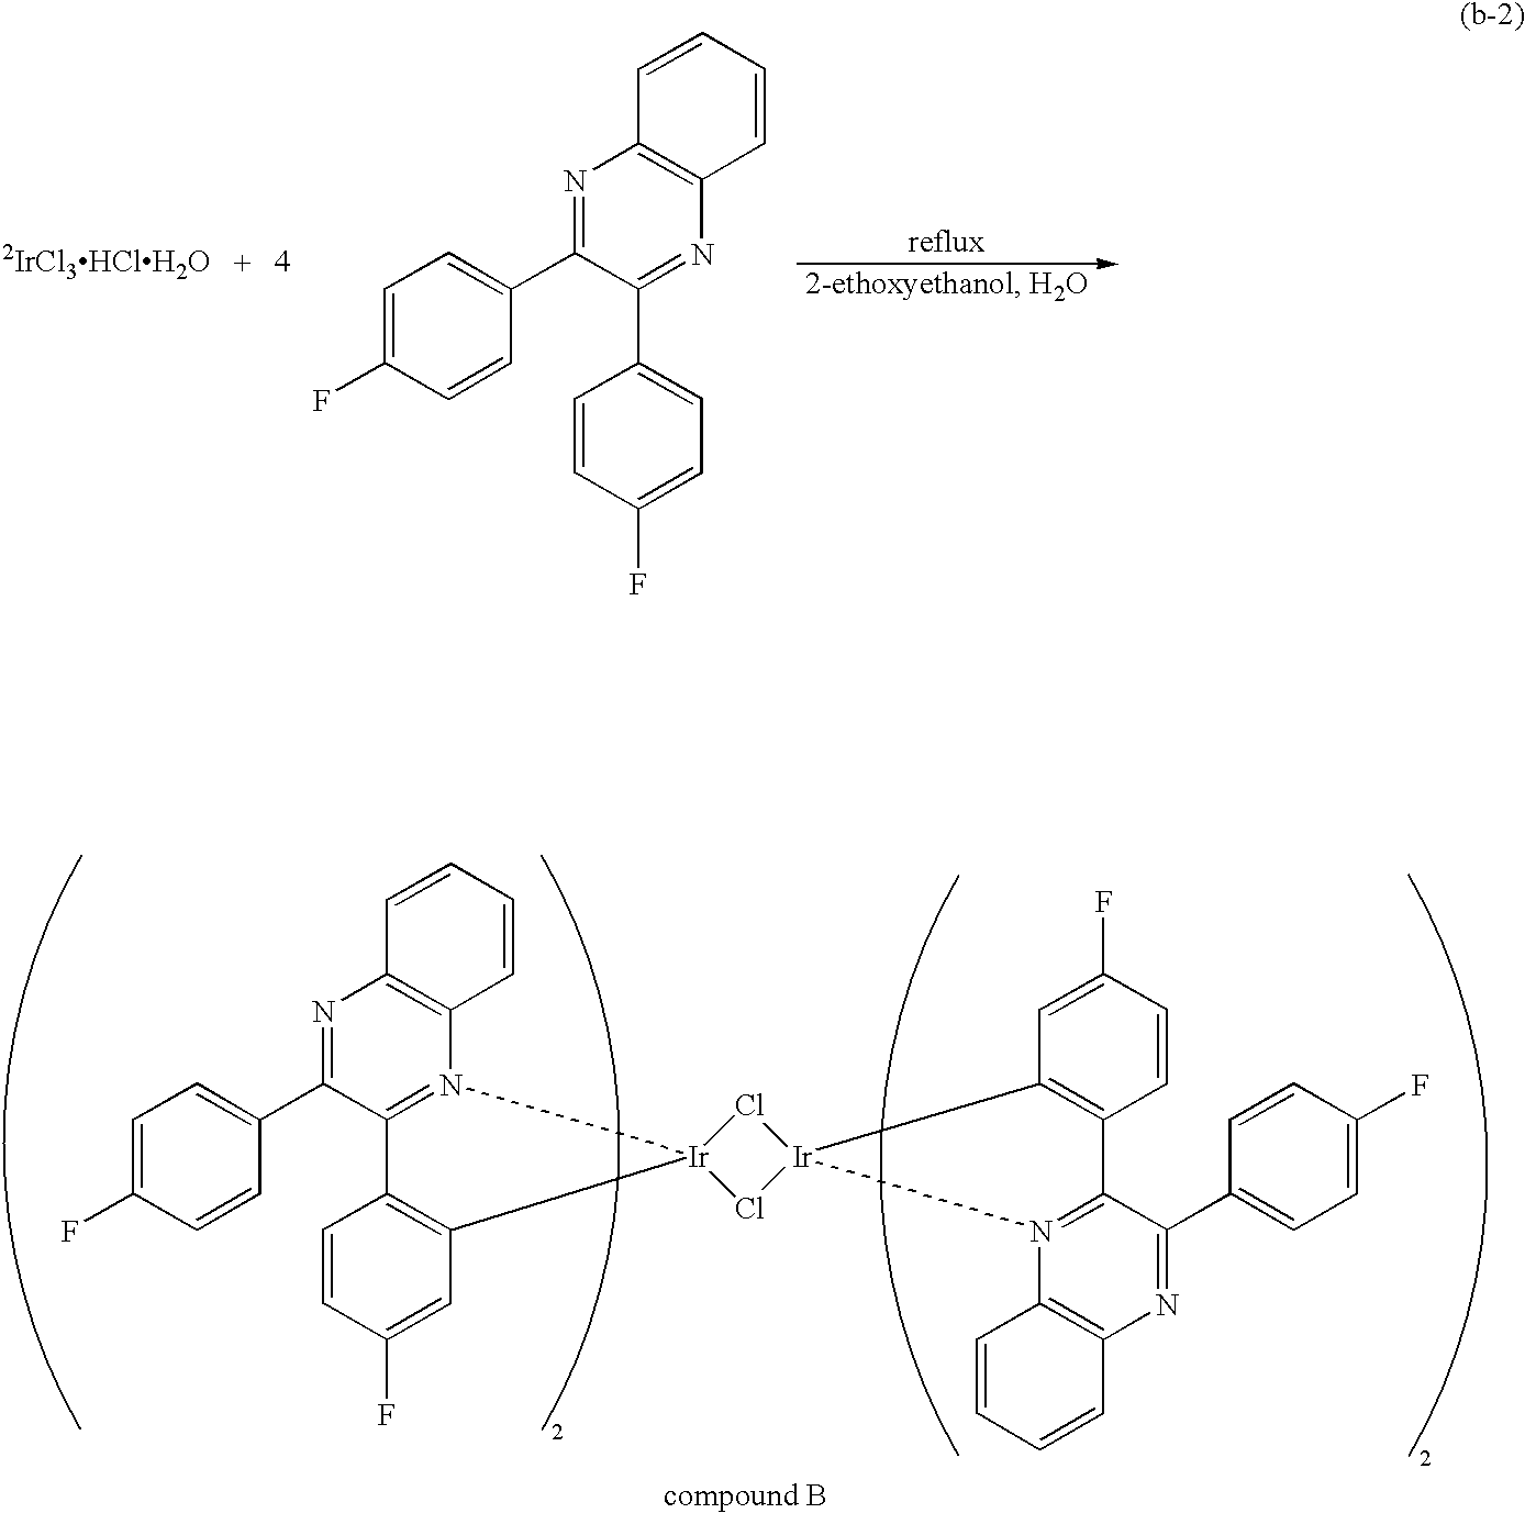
C1=C(F)C=CC(C2=NC3=C(N4=C2C2=C(C=C(F)C=C2)[Ir]42Cl[Ir]4(Cl2)C2=C(C5=N4C4=C(N=C5C5=CC=C(F)C=C5)C=CC=C4)C=CC(F)=C2)C=CC=C3)=C1.C1=C(F)C=CC(C2=NC3=C(N=C2C2=CC=C(F)C=C2)C=CC=C3)=C1
